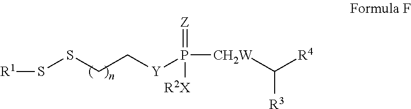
S(SCC[Y]P(=[Z])([CH2W]C([R3])[R4])[R2X])[R1]
